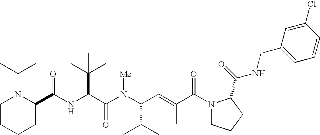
N(C(C(N(C(C(C)C)C=C(C)C(N1CCCC1C(=O)NCC1=CC=CC(Cl)=C1)=O)[Me])=O)C(C)(C)C)C(C1N(C(C)C)CCCC1)=O
